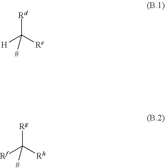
[H]C([Re])([Rd])[#].[Rf]C([Rh])([Rg])[#]
